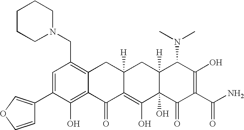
C1(C2=COC=C2)=CC(CN2CCCCC2)=C2C(=C1O)C(=O)C1=C(O)C3(O)C([H])(CC1([H])C2)C(N(C)C)C(O)=C(C(N)=O)C3=O
